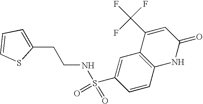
C1(S(=O)(=O)NCCC2=CC=CS2)=CC2=C(C=C1)NC(=O)C=C2C(F)(F)F
